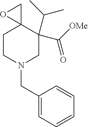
C1CN(CC2=CC=CC=C2)CC(C([OMe])=O)(C(C)C)C12CO2
